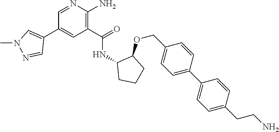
C1=NC(N)=C(C(=O)NC2CCCC2OCC2=CC=C(C3=CC=C(CCN)C=C3)C=C2)C=C1C1=CN(C)N=C1
